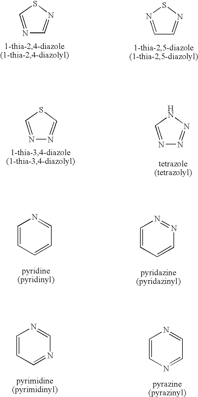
C1=NC=NS1.N1=CC=NS1.C1=NN=CS1.C1=NN=NN1.C1=CC=CC=N1.C1=CC=CN=N1.C1=CC=NC=N1.C1=CN=CC=N1
